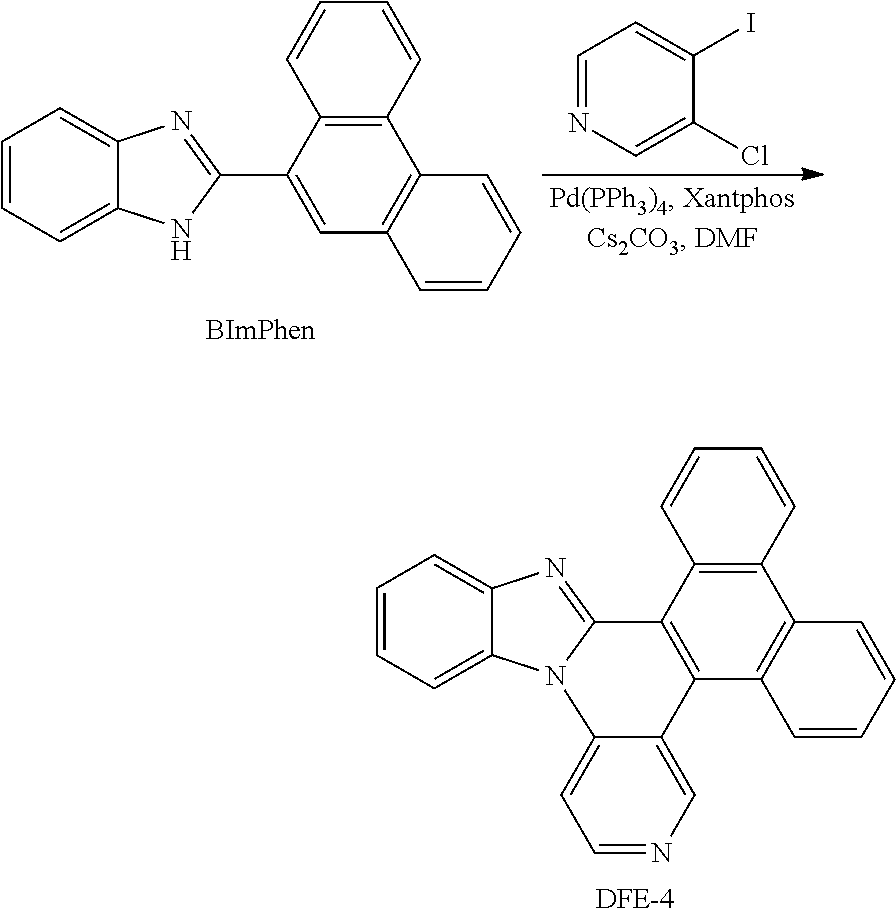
C1=NC=C(Cl)C(I)=C1.C12=CC=CC=C1NC(C1=CC3=C(C4=C1C=CC=C4)C=CC=C3)=N2.C12=CC=CC=C1N1C(=N2)C2=C(C3=C(C4=C2C=CC=C4)C=CC=C3)C2=CN=CC=C12
